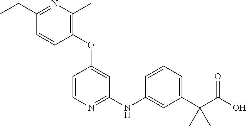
C1(CC)=NC(C)=C(OC2=CC(NC3=CC(C(C(O)=O)(C)C)=CC=C3)=NC=C2)C=C1
